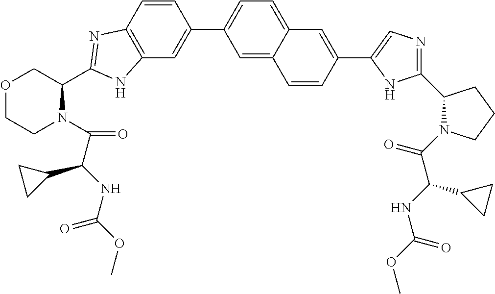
C12=C(C=CC(C3=CC=C4C(=C3)C=CC(C3=CN=C(C5N(C(C(NC(OC)=O)C6CC6)=O)CCC5)N3)=C4)=C1)N=C(C1COCCN1C(C(NC(OC)=O)C1CC1)=O)N2
